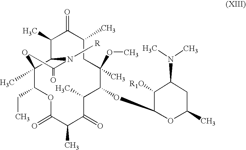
C12(C)C(C(C)C(=O)C(C)CC(C)(OC)C(OC3OC(C)CC(N(C)C)C3[R1O])C(C)C(=O)C(C)C(=O)OC1CC)N([R])C(=O)O2
